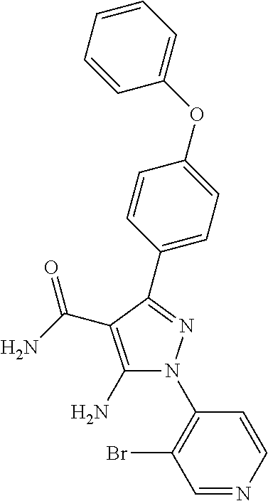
C1(N)=C(C(N)=O)C(C2=CC=C(OC3=CC=CC=C3)C=C2)=NN1C1=C(Br)C=NC=C1
